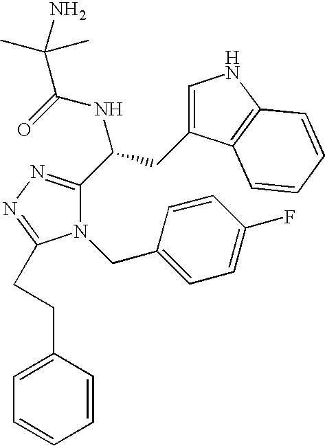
C1=C(CCC2=NN=C(C(NC(=O)C(C)(C)N)CC3=CNC4=C3C=CC=C4)N2CC2=CC=C(F)C=C2)C=CC=C1
